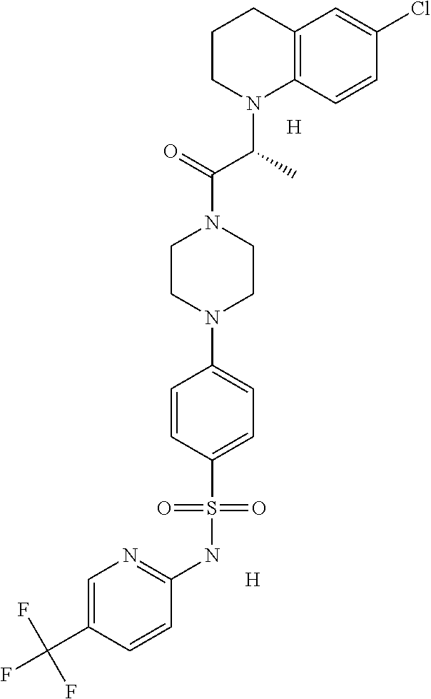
C12=C(C=CC(Cl)=C1)N(C(C)C(=O)N1CCN(C3=CC=C(S(NC4=NC=C(C(F)(F)F)C=C4)(=O)=O)C=C3)CC1)CCC2.[H].[H]
